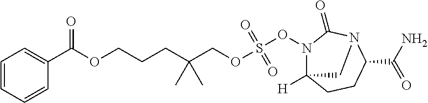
C1=CC=CC=C1C(OCCCC(COS(ON1C2([H])CCC(C(N)=O)N(C1=O)C2)(=O)=O)(C)C)=O
